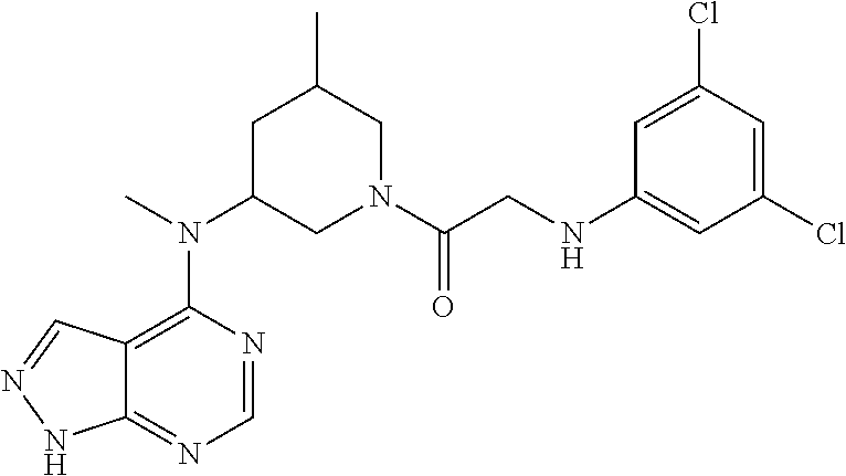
C12=C(N(C3CN(C(CNC4=CC(Cl)=CC(Cl)=C4)=O)CC(C)C3)C)N=CN=C1NN=C2
